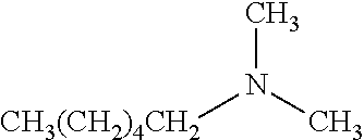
[CH3(CH2)4CH2]N(C)C
